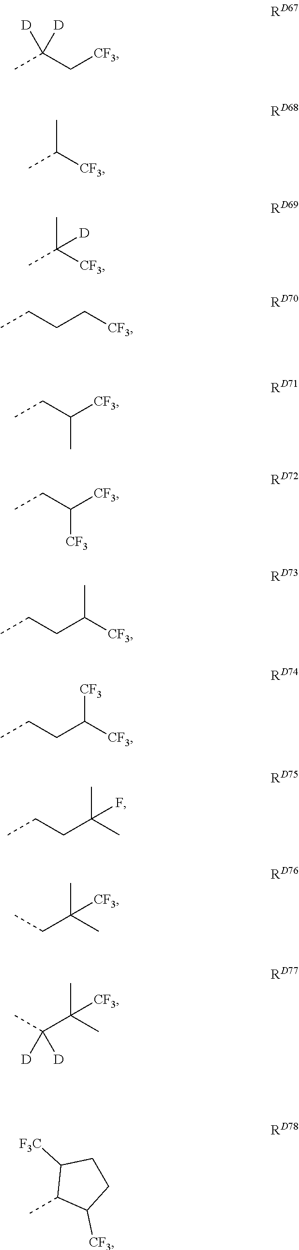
CC(C[CF3])([D])[D].CC([CF3])C.CC([CF3])(C)[D].CCCC[CF3].CCC([CF3])C.CCC([CF3])[CF3].CCCC([CF3])C.CCCC([CF3])[CF3].CCCC(C)(C)F.CCC(C)(C)[CF3].CC(C(C)(C)[CF3])([D])[D].CC1C([CF3])CCC1[F3C]
